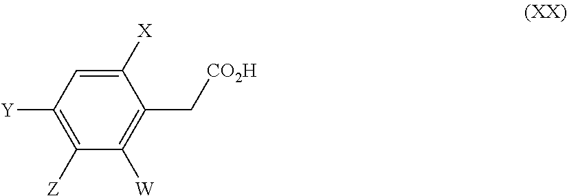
C1([X])=CC([Y])=C([Z])C([W])=C1C[CO2H]
